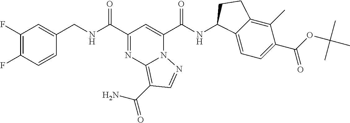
C1(F)=C(F)C=CC(CNC(C2=NC3=C(C(N)=O)C=NN3C(C(NC3C4=CC=C(C(=O)OC(C)(C)C)C(C)=C4CC3)=O)=C2)=O)=C1
